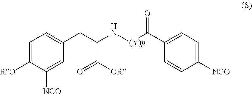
C1=C([RO])C([NCO])=CC(CC(C(=O)[OR])N[(Y)p]C(=O)C2=CC=C([NCO])C=C2)=C1
